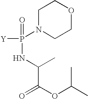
[Y]P(=O)(NC(C)C(OC(C)C)=O)N1CCOCC1
